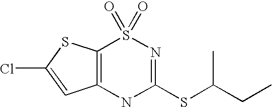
C12=C(SC(Cl)=C1)S(=O)(=O)N=C(SC(CC)C)N2
